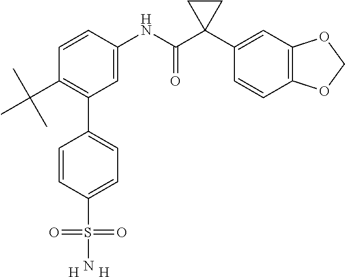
C1=CC(NC(C2(C3=CC4=C(C=C3)OCO4)CC2)=O)=CC(C2=CC=C(S(=O)(=O)N)C=C2)=C1C(C)(C)C.[H].[H]
